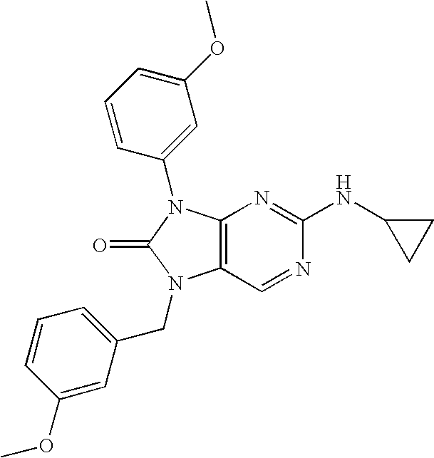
C12=C(N(C3=CC(OC)=CC=C3)C(=O)N1CC1=CC=CC(OC)=C1)N=C(NC1CC1)N=C2
